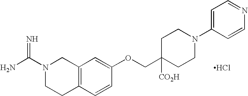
Cl.NC(N1CCC2=C(C1)C=C(OCC1([CO2H])CCN(C3=CC=NC=C3)CC1)C=C2)=N
